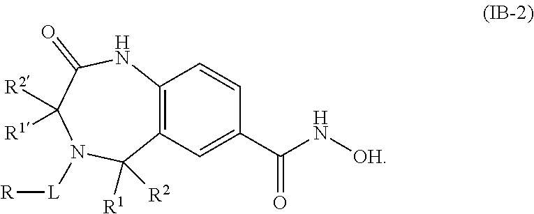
C12=C(C=C(C(N[OH])=O)C=C1)C([R1])([R2])N([L][R])C([R1])([R2])C(=O)N2
